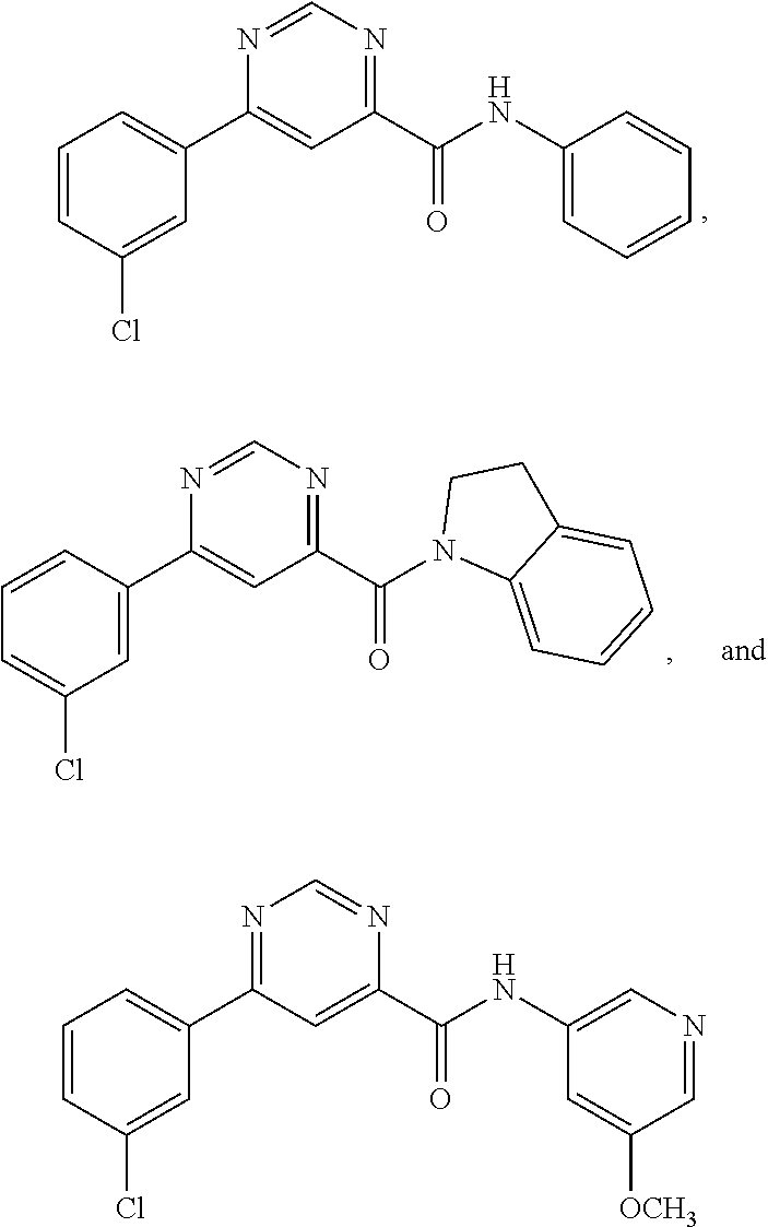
C1=NC(C2=CC=CC(Cl)=C2)=CC(C(NC2=CC=CC=C2)=O)=N1.C1=NC(C(NC2=CN=CC([OCH3])=C2)=O)=CC(C2=CC=CC(Cl)=C2)=N1.C1=NC(C2=CC(Cl)=CC=C2)=CC(C(N2C3=CC=CC=C3CC2)=O)=N1
